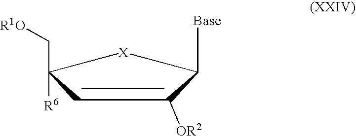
C1=C([OR2])C([Base])[X]C1(C[R1O])[R6]
